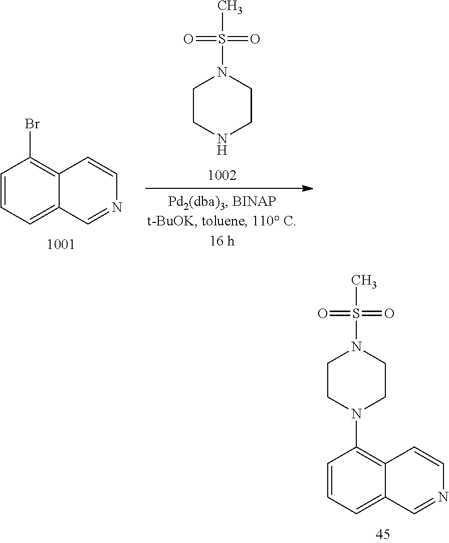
C1CNCCN1S(C)(=O)=O.C1=CC=C2C(=C1Br)C=CN=C2.C1CN(C2=C3C(=CC=C2)C=NC=C3)CCN1S(C)(=O)=O
